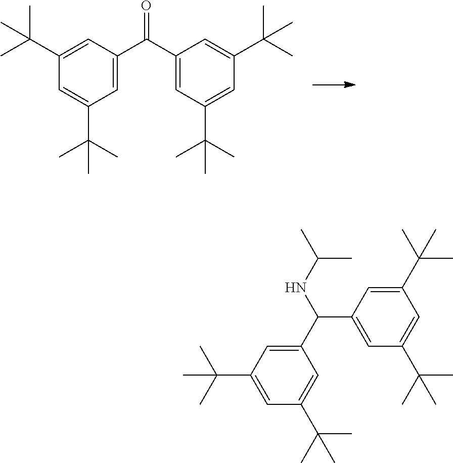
C1(C(C)(C)C)=CC(C(=O)C2=CC(C(C)(C)C)=CC(C(C)(C)C)=C2)=CC(C(C)(C)C)=C1.C1(C(C)(C)C)=CC(C(C)(C)C)=CC(C(NC(C)C)C2=CC(C(C)(C)C)=CC(C(C)(C)C)=C2)=C1
